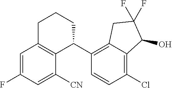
C1=C(F)C=C([CN])C2=C1CCCC2C1=C2C(=C(Cl)C=C1)C(O)C(F)(F)C2
